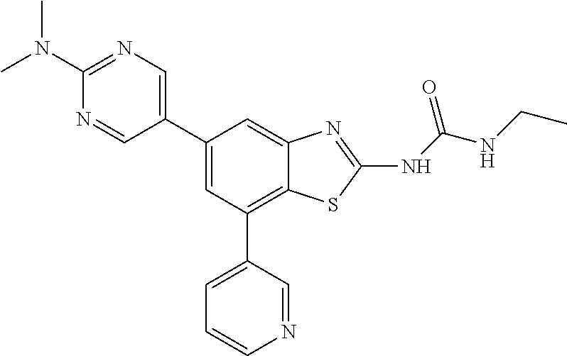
C1(C2=CN=C(N(C)C)N=C2)=CC(C2=CC=CN=C2)=C2C(=C1)N=C(NC(NCC)=O)S2
